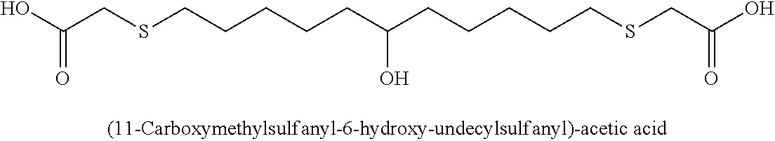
C(CC(CCCCCSCC(=O)O)O)CCCSCC(=O)O
